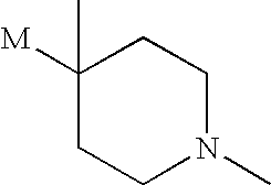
C1([M])(C)CCN(C)CC1
